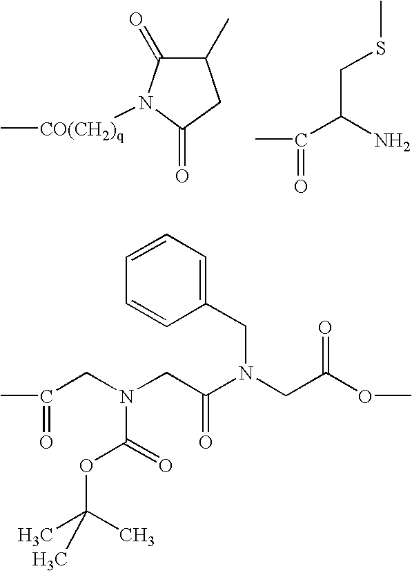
C1=CC(CN(C(=O)CN(C(=O)OC(C)(C)C)CC(C)=O)CC(=O)OC)=CC=C1.C1(C)C(=O)N([CO(CH2)q]C)C(=O)C1.C(C(N)C(C)=O)SC
